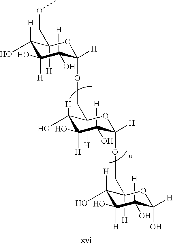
C1([H])(O)C([H])(O)C(O)([H])C([H])(COC)OC1([H])OCC1([H])C(O)([H])C([H])(O)C([H])(O)C([H])(OCC2([H])C(O)([H])C([H])(O)C([H])(O)C([H])(O)O2)O1
